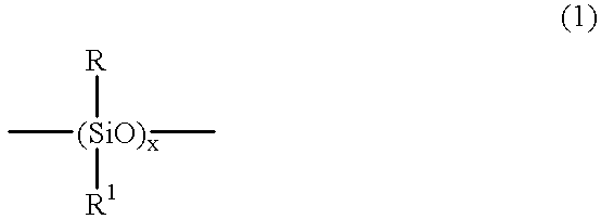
C[(SiO)x](C)([R])[R1]
